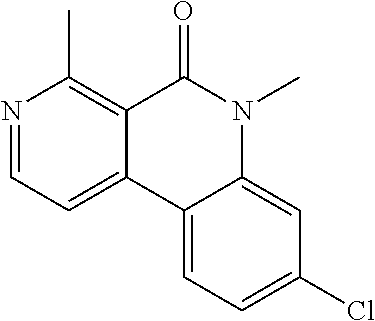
N1=CC=C2C(=C1C)C(=O)N(C)C1=CC(Cl)=CC=C21
